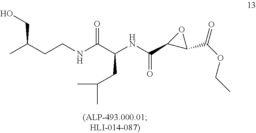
CC(CCNC(C(NC(C1C(C(OCC)=O)O1)=O)CC(C)C)=O)CO
